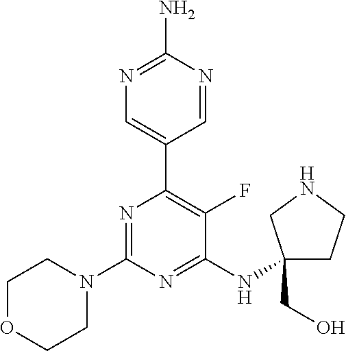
N1=C(N)N=CC(C2=C(F)C(NC3(CO)CCNC3)=NC(N3CCOCC3)=N2)=C1
